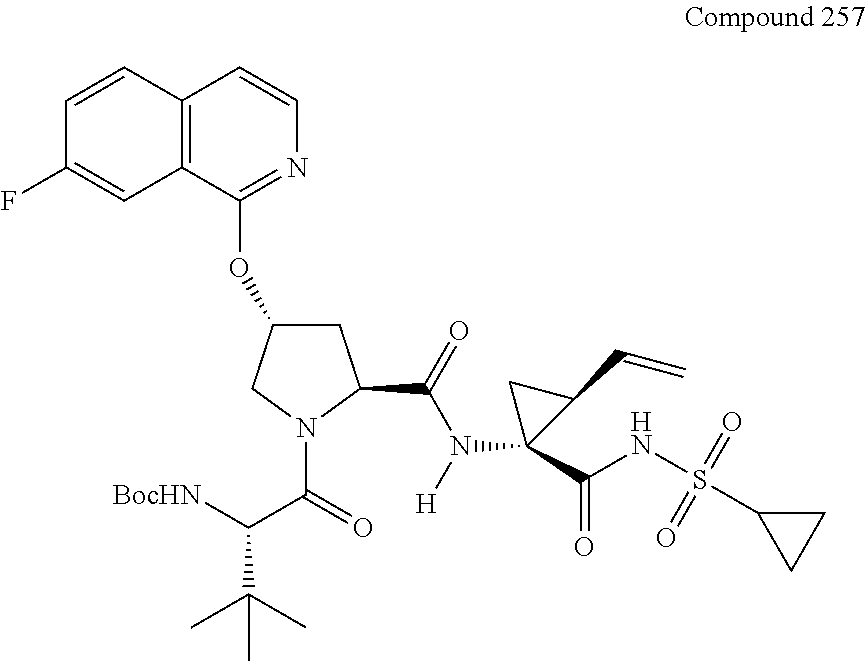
[BocHN]C(C(=O)N1C(C(=O)N([H])C2(C(NS(C3CC3)(=O)=O)=O)C(C=C)C2)CC(OC2=NC=CC3=C2C=C(F)C=C3)C1)C(C)(C)C
